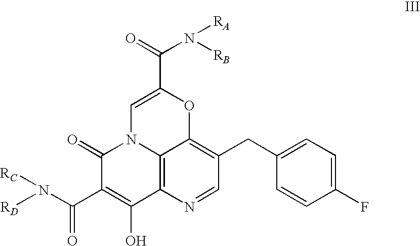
C1(=O)C(C(N([RD])[RC])=O)=C(O)C2=C3N1C=C(C(=O)N([RB])[RA])OC3=C(CC1=CC=C(F)C=C1)C=N2
